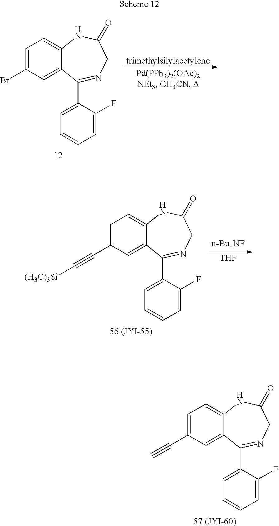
C1=C(Br)C=C2C(=C1)NC(=O)CN=C2C1=CC=CC=C1F.C1=C(C#C[(H3C)3Si])C=C2C(=C1)NC(=O)CN=C2C1=CC=CC=C1F.[THF].C1=C(C#C)C=C2C(=C1)NC(=O)CN=C2C1=CC=CC=C1F
